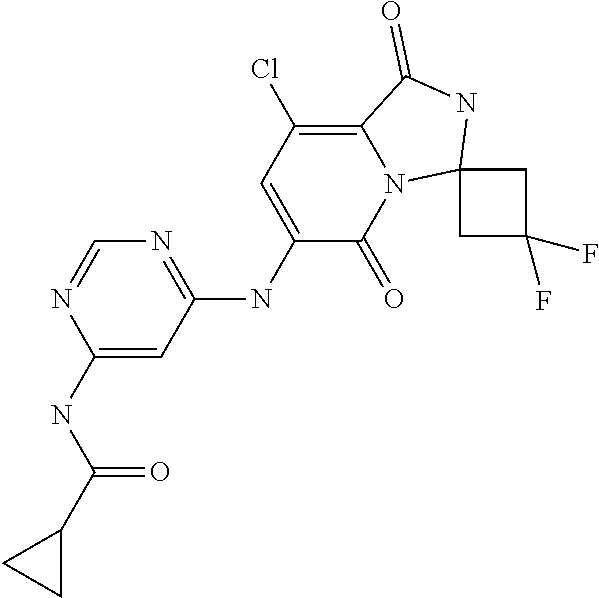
C1(NC(C2CC2)=O)=CC(NC2=CC(Cl)=C3N(C2=O)C2(NC3=O)CC(F)(F)C2)=NC=N1
